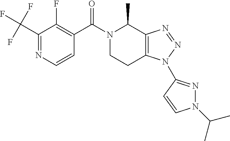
C1(C(F)(F)F)=NC=CC(C(=O)N2CCC3=C(C2C)N=NN3C2=NN(C(C)C)C=C2)=C1F
